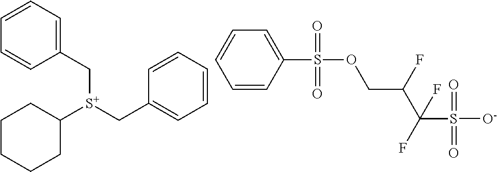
O(CC(C(S([O-])(=O)=O)(F)F)F)S(C1=CC=CC=C1)(=O)=O.C1(C[S+](C2CCCCC2)CC2=CC=CC=C2)=CC=CC=C1
